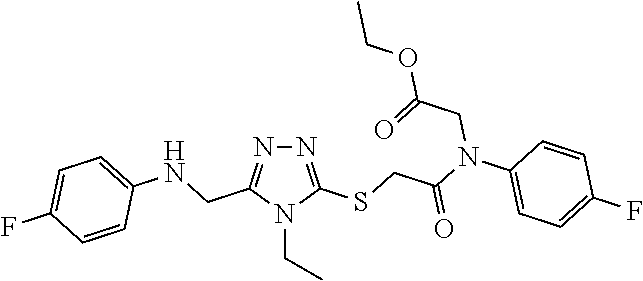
N1=C(SCC(N(C2=CC=C(F)C=C2)CC(OCC)=O)=O)N(CC)C(CNC2=CC=C(F)C=C2)=N1
